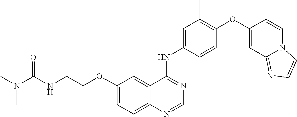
C1=CC(NC2=NC=NC3=CC=C(OCCNC(N(C)C)=O)C=C23)=CC(C)=C1OC1=CC2=NC=CN2C=C1
